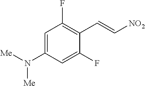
C1=C(N([Me])[Me])C=C(F)C(C=C[NO2])=C1F
